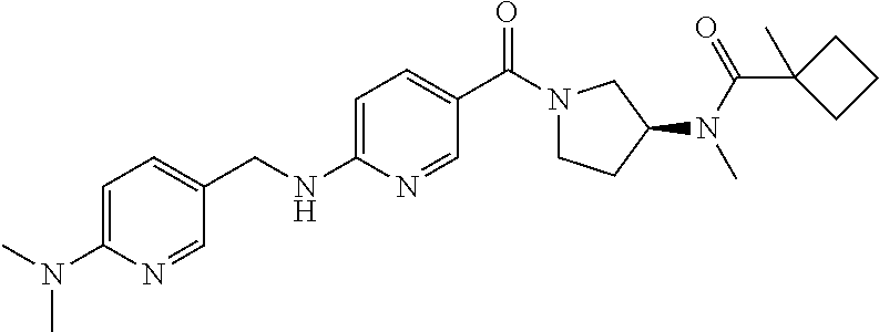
C1=C(N(C)C)N=CC(CNC2=CC=C(C(N3CCC(N(C(=O)C4(C)CCC4)C)C3)=O)C=N2)=C1
